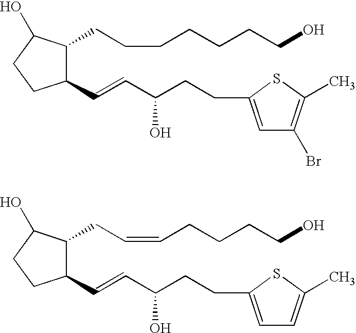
C1(C=CC(O)CCC2=CC(Br)=C(C)S2)C(CCCCCCCO)C(O)CC1.C1(C=CC(O)CCC2=CC=C(C)S2)C(CC=CCCCCO)C(O)CC1
